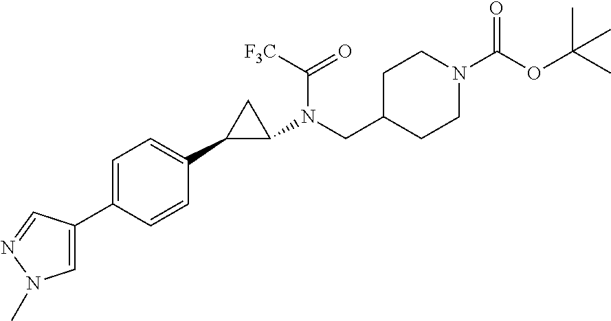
C1=C(C2=CN(C)N=C2)C=CC(C2C(N(CC3CCN(C(OC(C)(C)C)=O)CC3)C([F3C])=O)C2)=C1
